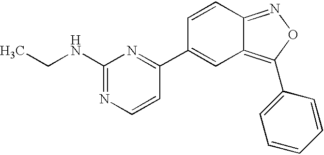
C(C)NC1=NC=CC(C2=CC3=C(C4=CC=CC=C4)ON=C3C=C2)=N1
